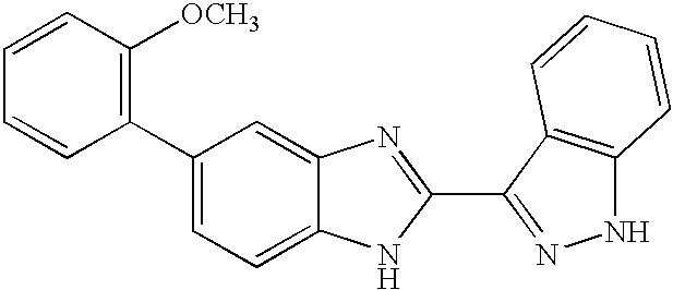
C1(C2=CC=C3C(=C2)N=C(C2=NNC4=C2C=CC=C4)N3)=C([OCH3])C=CC=C1
